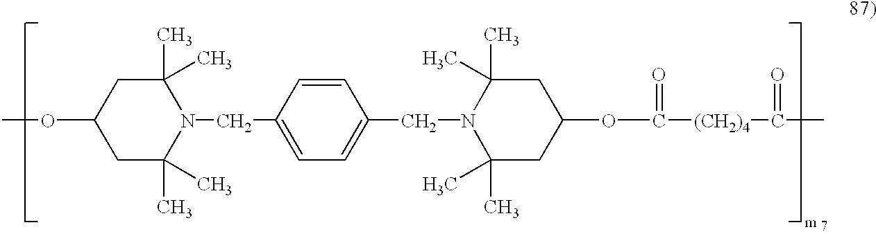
O(C1CC(C)(C)N(CC2=CC=C(CN3C(C)(C)CC(OC(=O)[(CH2)4]C(=O)C)CC3(C)C)C=C2)C(C)(C)C1)C
